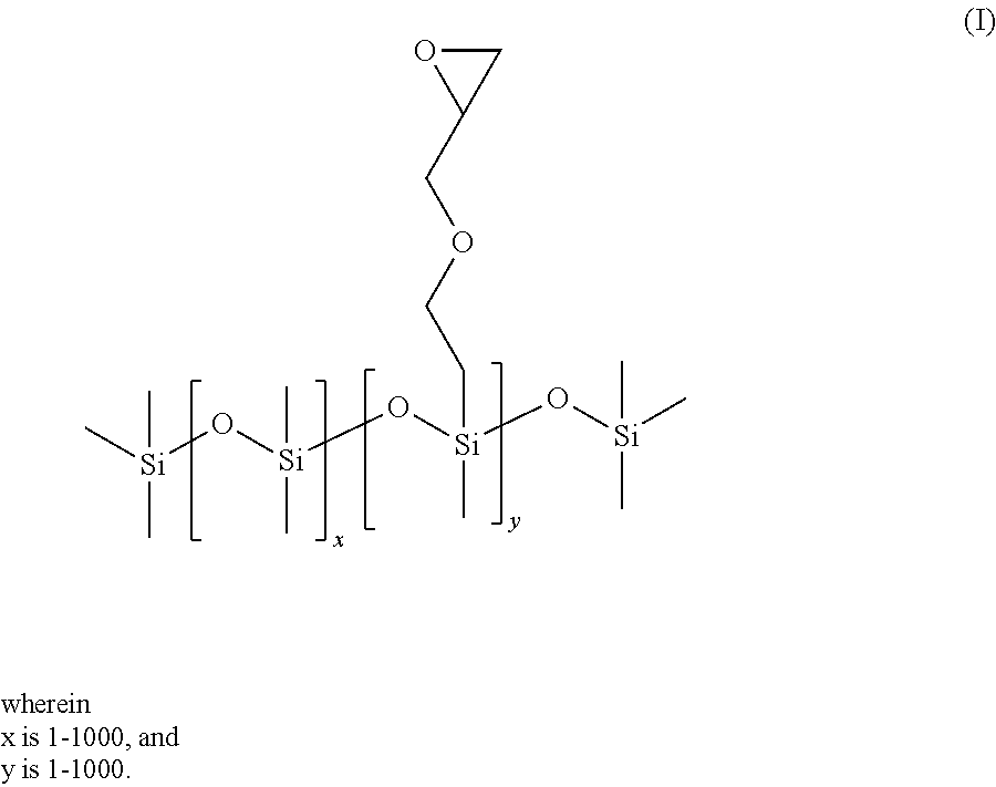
C[Si](O[Si](O[Si](O[Si](C)(C)C)(C)CCOCC1CO1)(C)C)(C)C
